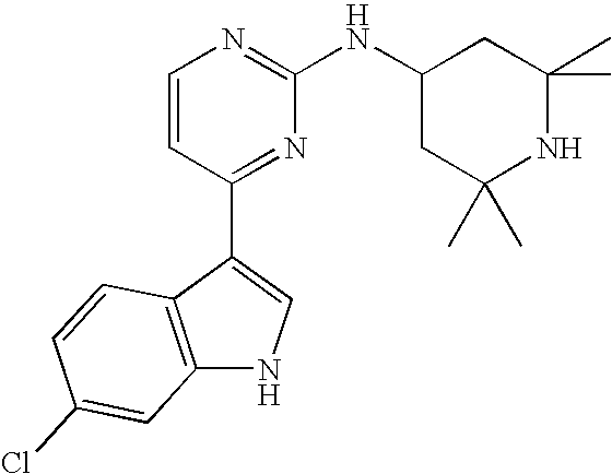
C1=CC(C2=CNC3=C2C=CC(Cl)=C3)=NC(NC2CC(C)(C)NC(C)(C)C2)=N1
